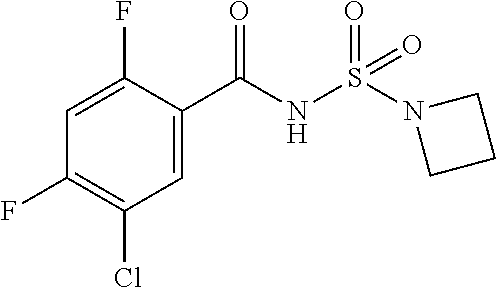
C1=C(F)C(C(NS(N2CCC2)(=O)=O)=O)=CC(Cl)=C1F
